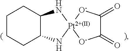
C1CCC2C(C1)N[Pt2+(II)]1(N2)[O-]C(=O)C(=O)[O-]1
